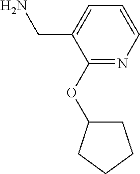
C1=C(CN)C(OC2CCCC2)=NC=C1
